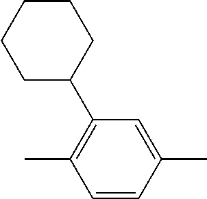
C1(C)=C(C2CCCCC2)C=C(C)C=C1
